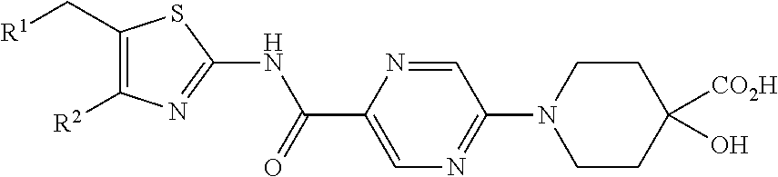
C1=NC(C(NC2=NC([R2])=C(C[R1])S2)=O)=CN=C1N1CCC(O)([CO2H])CC1
